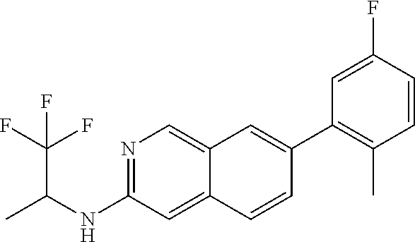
N1=C(NC(C)C(F)(F)F)C=C2C(=C1)C=C(C1=C(C)C=CC(F)=C1)C=C2
